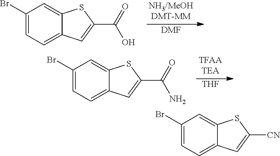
[DMF].C1(Br)=CC=C2C(=C1)SC(C(=O)O)=C2.[THF].C1(Br)=CC=C2C(=C1)SC(C(=O)N)=C2.C1(Br)=CC=C2C(=C1)SC([CN])=C2
